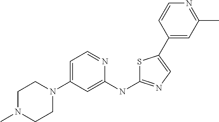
C1N(C)CCN(C2=CC=NC(NC3=NC=C(C4=CC(C)=NC=C4)S3)=C2)C1
